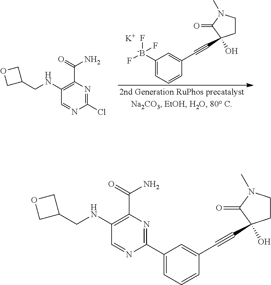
C1([-B](F)(F)F)=CC=CC(C#CC2(O)CCN(C)C2=O)=C1.[K].C1(NCC2COC2)=C(C(=O)N)N=C(Cl)N=C1.C1(NCC2COC2)=C(C(=O)N)N=C(C2=CC=CC(C#CC3(O)CCN(C)C3=O)=C2)N=C1
